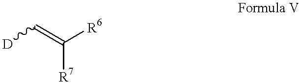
C([R7])([R6])=C[D]
